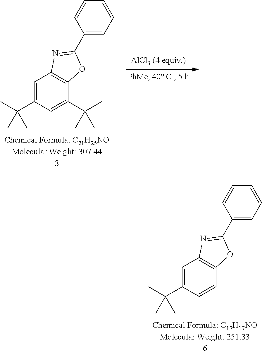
C1=C(C(C)(C)C)C=C(C(C)(C)C)C2=C1N=C(C1=CC=CC=C1)O2.C1=C(C(C)(C)C)C=CC2=C1N=C(C1=CC=CC=C1)O2
